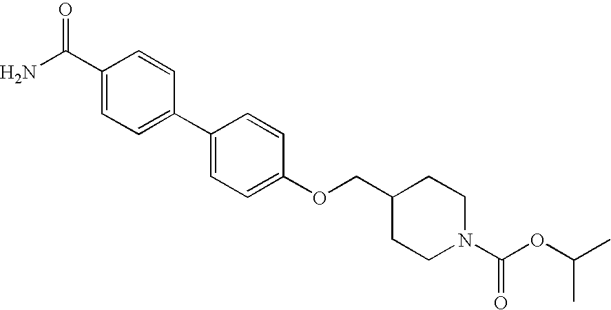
C(C1=CC=C(C2=CC=C(OCC3CCN(C(OC(C)C)=O)CC3)C=C2)C=C1)(N)=O
